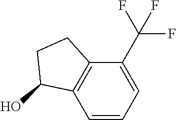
C1=C(C(F)(F)F)C2=C(C=C1)C(O)CC2
